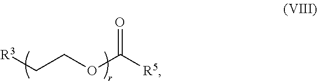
[R3]CCOC([R5])=O
